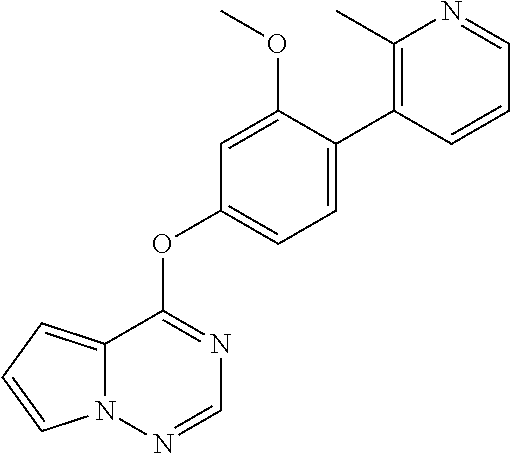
C12=CC=CN1N=CN=C2OC1=CC=C(C2=C(C)N=CC=C2)C(OC)=C1
